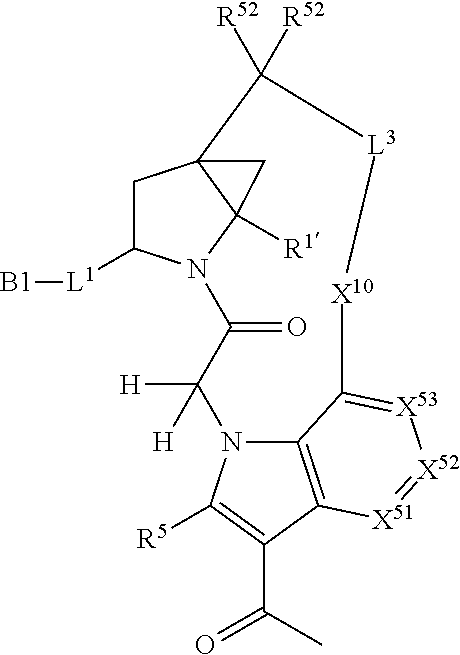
C1C([L1][B1])N2C3([R1])C1(C([R52])([R52])[L3][X10]C1=[X53][X52]=[X51]C4=C1N(C([H])([H])C2=O)C([R5])=C4C(C)=O)C3
